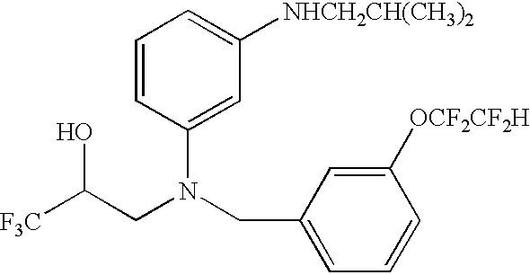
[F3C]C(CN(CC1=CC=CC([OCF2CF2H])=C1)C1=CC([NHCH2CH(CH3)2])=CC=C1)O
